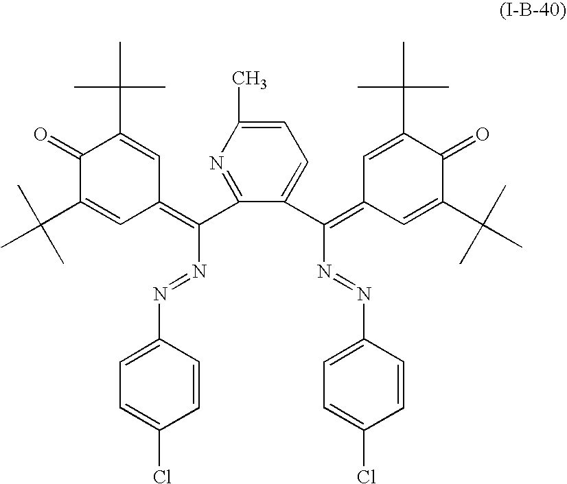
C1(=O)C(C(C)(C)C)=CC(=C(N=NC2=CC=C(Cl)C=C2)C2=NC(C)=CC=C2C(=C2C=C(C(C)(C)C)C(=O)C(C(C)(C)C)=C2)N=NC2=CC=C(Cl)C=C2)C=C1C(C)(C)C
